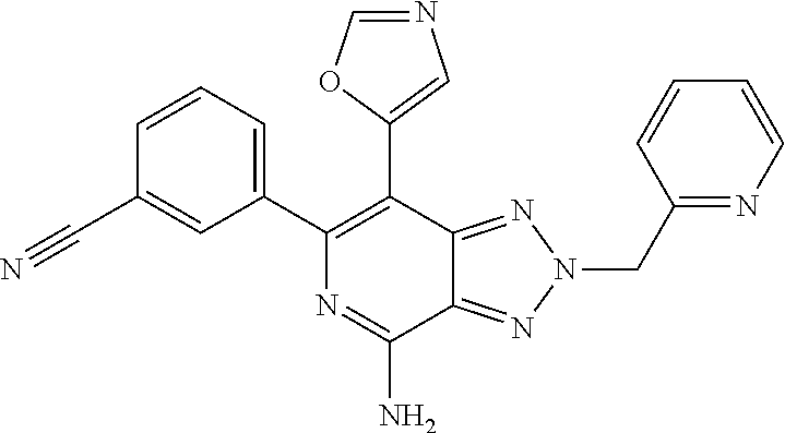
C1=CC=C(C2=C(C3=CN=CO3)C3=NN(CC4=NC=CC=C4)N=C3C(N)=N2)C=C1C#N
